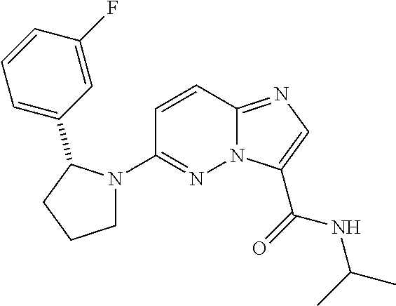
N12C(=NC=C1C(=O)NC(C)C)C=CC(N1CCCC1C1=CC=CC(F)=C1)=N2
